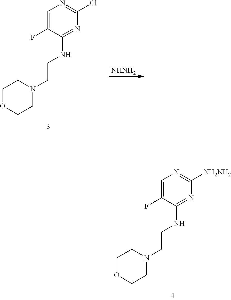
[NHNH2].C1=C(F)C(NCCN2CCOCC2)=NC(Cl)=N1.C1=C(F)C(NCCN2CCOCC2)=NC([NH2NH2])=N1
